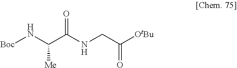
[Boc]NC(C(NCC([OtBu])=O)=O)[Me]
